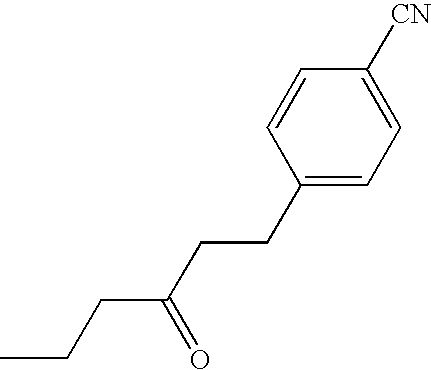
C1(CCC(CCC)=O)=CC=C([CN])C=C1
